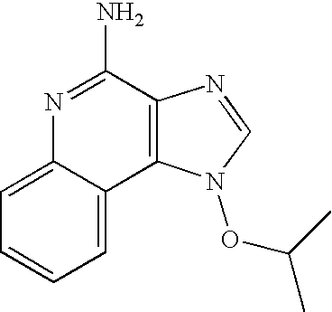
C1=C2C(=CC=C1)C1=C(C(N)=N2)N=CN1OC(C)C
